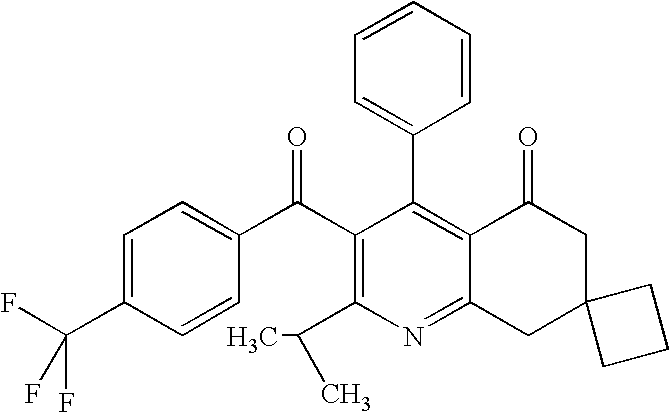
C1(C2=C3C(=NC(C(C)C)=C2C(C2=CC=C(C(F)(F)F)C=C2)=O)CC2(CC3=O)CCC2)=CC=CC=C1
